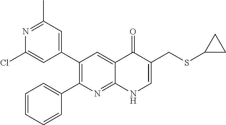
N1=C(C)C=C(C2=C(C3=CC=CC=C3)N=C3C(=C2)C(=O)C(CSC2CC2)=CN3)C=C1Cl
